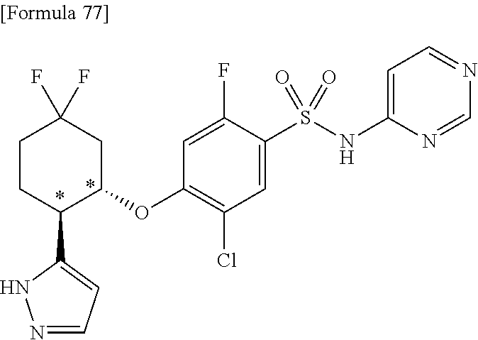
N1=CC=C(C2C(OC3=C(Cl)C=C(S(NC4=CC=NC=N4)(=O)=O)C(F)=C3)CC(F)(F)CC2)N1
